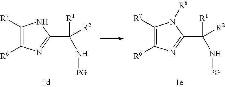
C1([R7])=C([R6])N=C(C([R1])([R2])N[PG])N1.C1([R7])=C([R6])N=C(C([R1])([R2])N[PG])N1[R8]
